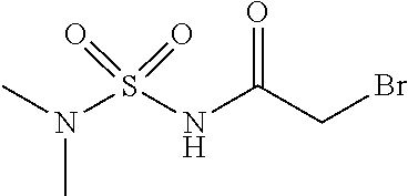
O=S(=O)(NC(=O)CBr)N(C)C
